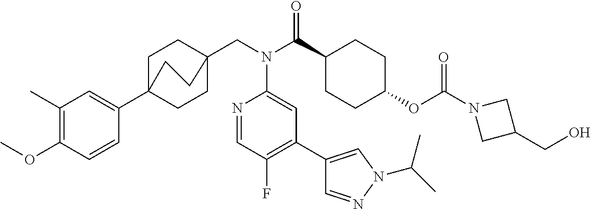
C1(C)=C(OC)C=CC(C23CCC(CN(C(C4CCC(OC(N5CC(CO)C5)=O)CC4)=O)C4=CC(C5=CN(C(C)C)N=C5)=C(F)C=N4)(CC2)CC3)=C1
